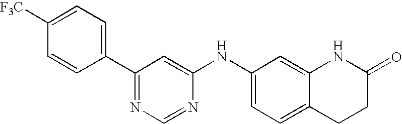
C1(C2=CC=C([F3C])C=C2)=NC=NC(NC2=CC=C3C(=C2)NC(=O)CC3)=C1
